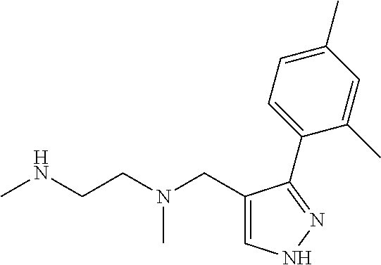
C1=C(CN(CCNC)C)C(C2=CC=C(C)C=C2C)=NN1
